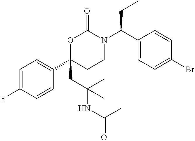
C1=C(F)C=CC(C2(CC(C)(C)NC(=O)C)CCN(C(C3=CC=C(Br)C=C3)CC)C(=O)O2)=C1
